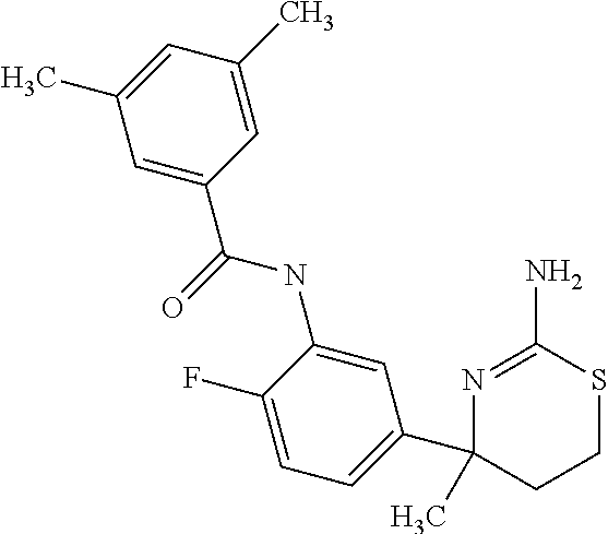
N(C1=CC(C2(C)CCSC(N)=N2)=CC=C1F)C(=O)C1=CC(C)=CC(C)=C1
